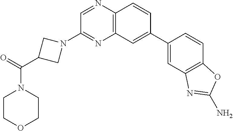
C1(C2=CC3=C(C=C2)N=CC(N2CC(C(=O)N4CCOCC4)C2)=N3)=CC2=C(C=C1)OC(N)=N2
